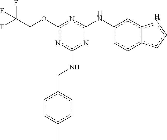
FC(COc1nc(Nc2ccc3c(c2)ncc3)nc(NCc2ccc(C)cc2)n1)(F)F
